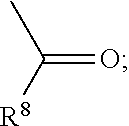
CC([R8])=O
